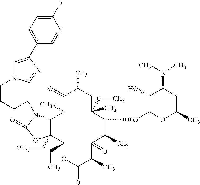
C12C(C=C)(C(CC)OC(=O)C(C)C(=O)C(C)C(OC3OC(C)CC(N(C)C)C3O)C(OC)(C)CC(C)C(=O)C1C)OC(=O)N2CCCCN1C=C(C2=CC=C(F)N=C2)N=C1
